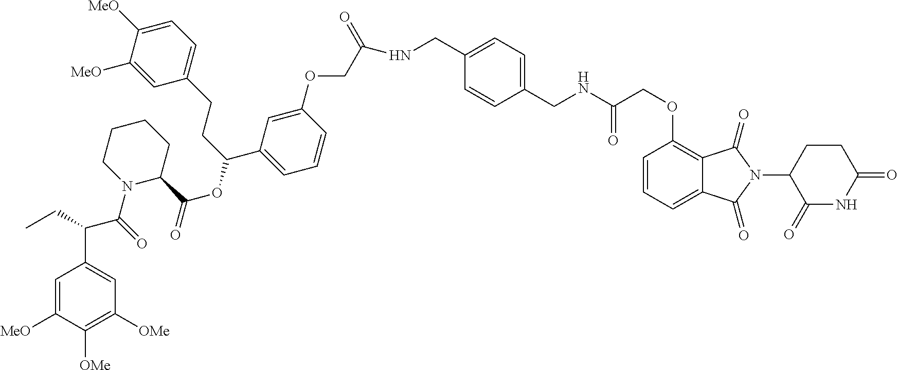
C1=C([MeO])C([OMe])=C([OMe])C=C1C(C(N1C(C(OC(C2=CC=CC(OCC(NCC3=CC=C(CNC(COC4=C5C(=CC=C4)C(=O)N(C4CCC(=O)NC4=O)C5=O)=O)C=C3)=O)=C2)CCC2=CC=C([MeO])C([MeO])=C2)=O)CCCC1)=O)CC
